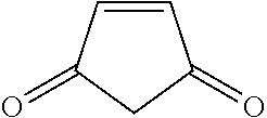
C1=CC(=O)CC1=O
